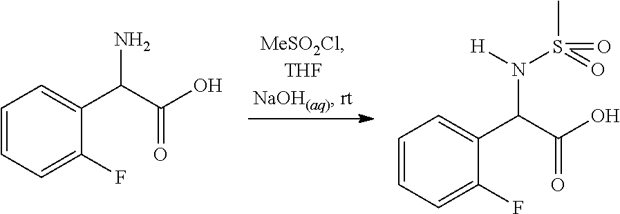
C1=CC=C(F)C(C(C(O)=O)N)=C1.C1=CC=C(F)C(C(C(O)=O)N([H])S(=O)(C)=O)=C1
